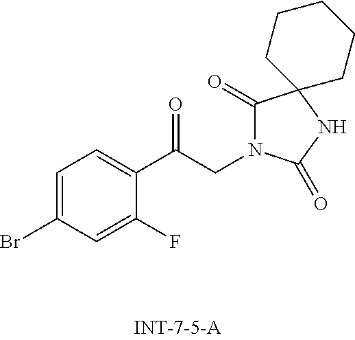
C1=C(Br)C=C(F)C(C(CN2C(=O)C3(NC2=O)CCCCC3)=O)=C1
